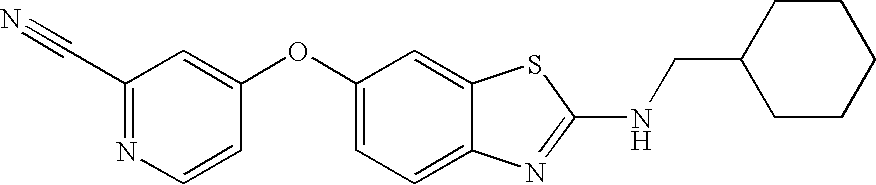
N1=C(C#N)C=C(OC2=CC=C3C(=C2)SC(NCC2CCCCC2)=N3)C=C1
